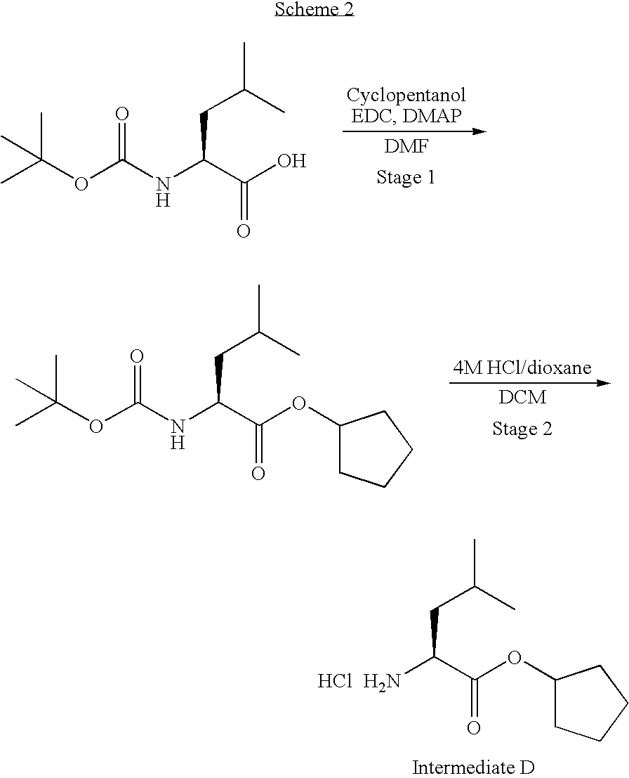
C(C(C(O)=O)NC(OC(C)(C)C)=O)C(C)C.C(C(C(OC1CCCC1)=O)NC(OC(C)(C)C)=O)C(C)C.C(C(C(OC1CCCC1)=O)N)C(C)C.Cl
